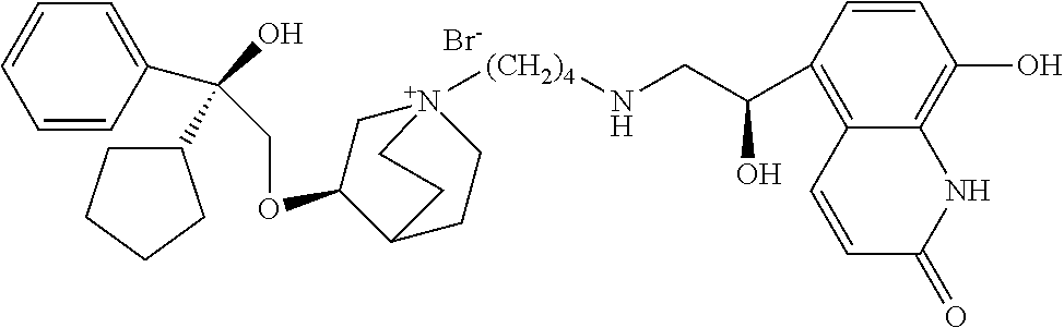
C1=CC(C(O)(COC2C[N+]3([(CH2)4]NCC(O)C4=C5C(=C(O)C=C4)NC(=O)C=C5)CCC2CC3)C2CCCC2)=CC=C1.[Br-]
